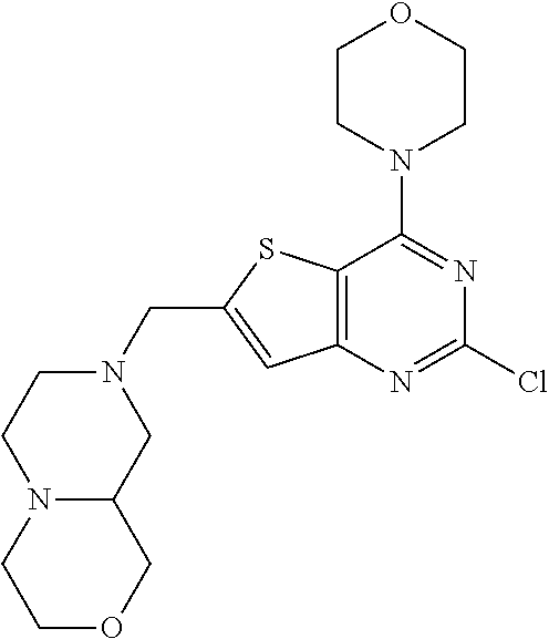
N12C(CN(CC3=CC4=C(S3)C(N3CCOCC3)=NC(Cl)=N4)CC1)COCC2
